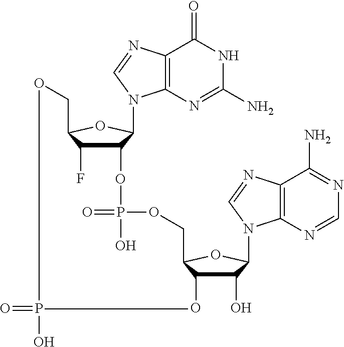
C12=C(N=C(N)NC1=O)N(C1C(OP(=O)(O)OCC3C(O)C(O)C(N4C5=C(C(N)=NC=N5)N=C4)O3)C(F)C(CO)O1)C=N2.O=PO
